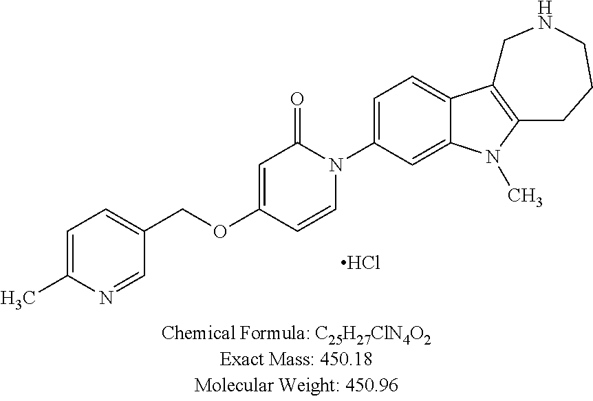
C1=C(C)N=CC(COC2=CC(=O)N(C3=CC=C4C(=C3)N(C)C3=C4CNCCC3)C=C2)=C1.Cl
